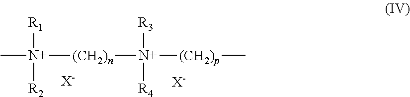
C[N+]([R1])([R2])[(CH2)n][N+]([R3])([R4])[(CH2)p]C.[X-].[X-]
